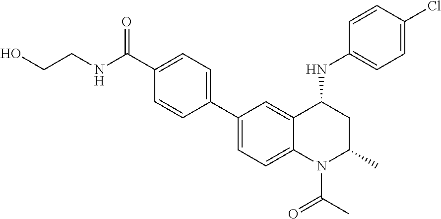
C(NC(C1=CC=C(C2=CC=C3C(=C2)C(NC2=CC=C(Cl)C=C2)CC(C)N3C(C)=O)C=C1)=O)CO
